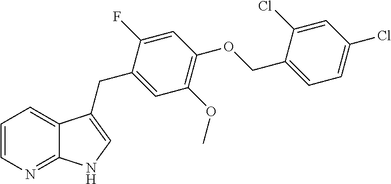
C1=CN=C2C(=C1)C(CC1=CC(OC)=C(OCC3=CC=C(Cl)C=C3Cl)C=C1F)=CN2
